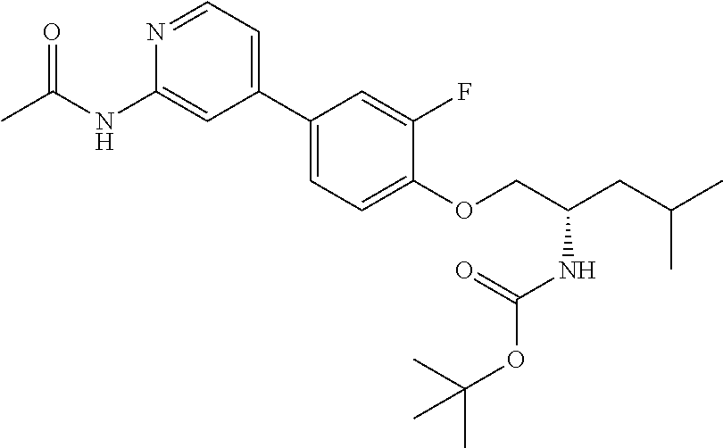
C1=C(C2=CC=NC(NC(C)=O)=C2)C=C(F)C(OCC(CC(C)C)NC(=O)OC(C)(C)C)=C1
